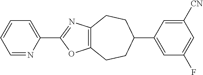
C1=NC(C2=NC3=C(O2)CCC(C2=CC(F)=CC([CN])=C2)CC3)=CC=C1
